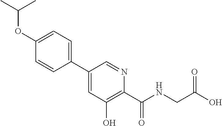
C1(OC(C)C)=CC=C(C2=CC(O)=C(C(=O)NCC(O)=O)N=C2)C=C1
